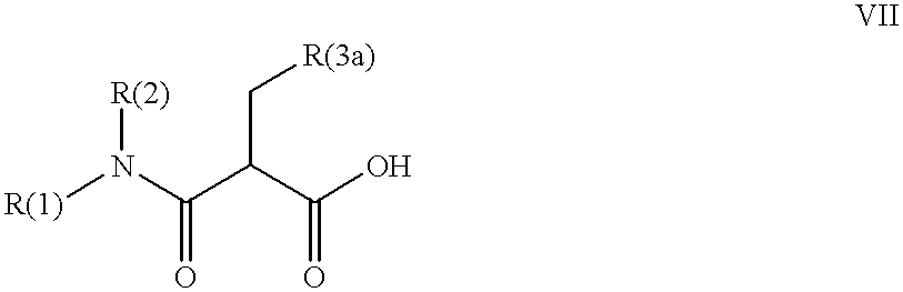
[R(1)]N(C(C(C(O)=O)C[R(3a)])=O)[R(2)]
